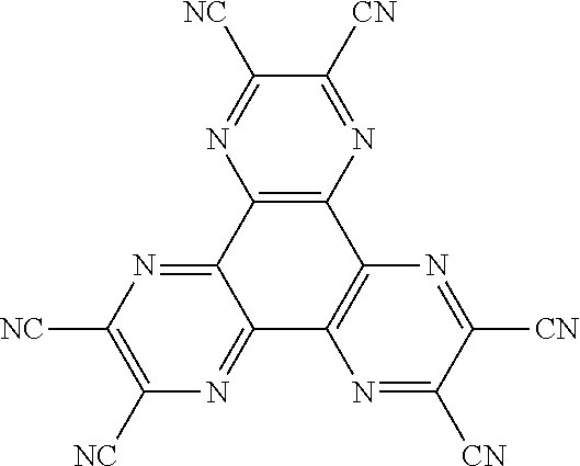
C12=NC([NC])=C([NC])N=C1C1=C(C3=C2N=C([CN])C([CN])=N3)N=C([CN])C([NC])=N1
